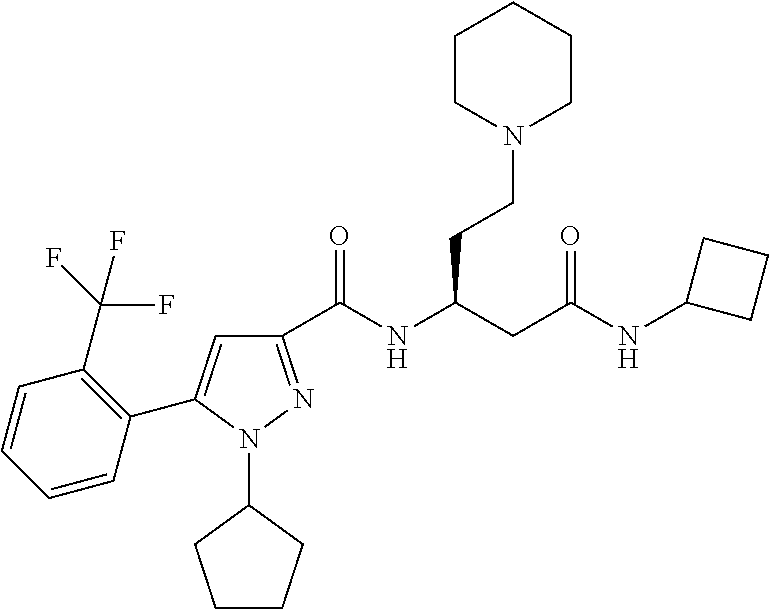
C1(C(NC(CC(NC2CCC2)=O)CCN2CCCCC2)=O)=NN(C2CCCC2)C(C2=C(C(F)(F)F)C=CC=C2)=C1
